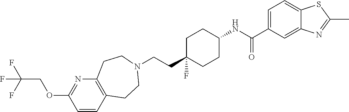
C(CC1(F)CCC(NC(C2=CC=C3C(=C2)N=C(C)S3)=O)CC1)N1CCC2=C(N=C(OCC(F)(F)F)C=C2)CC1
